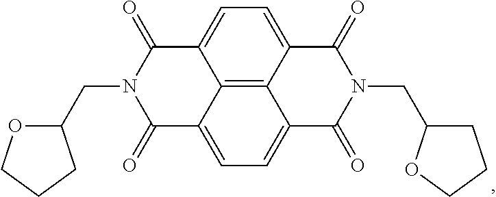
O1C(CN2C(=O)C3=CC=C4C5=C3C(=CC=C5C(=O)N(CC3CCCO3)C4=O)C2=O)CCC1
